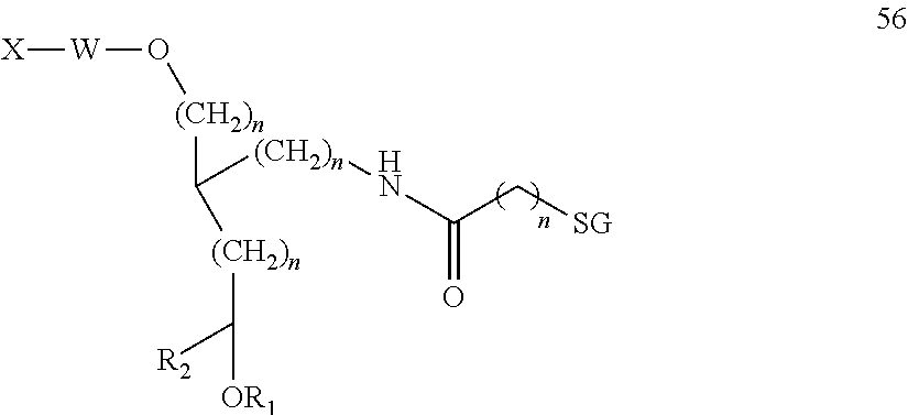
[X][W]O[(CH2)n]C([(CH2)n]NC(=O)C[SG])[(CH2)n]C([OR1])[R2]
